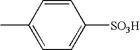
C1(C)=CC=C([SO3H])C=C1
